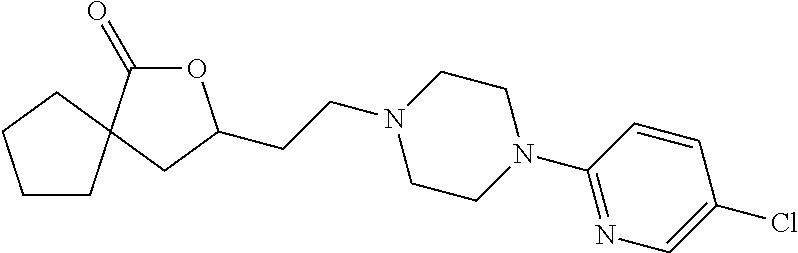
C1CC2(CC1)C(=O)OC(CCN1CCN(C3=NC=C(Cl)C=C3)CC1)C2
